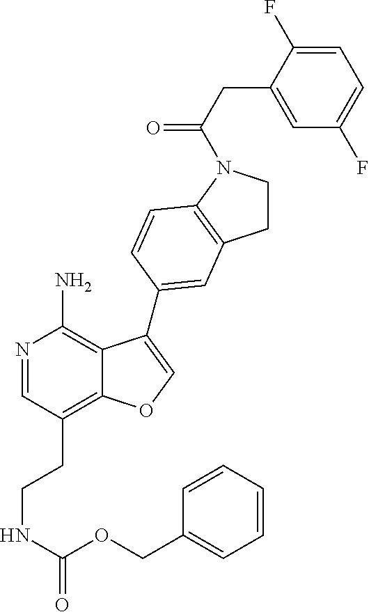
C1CN(C(=O)CC2=CC(F)=CC=C2F)C2=C1C=C(C1=COC3=C(CCNC(OCC4=CC=CC=C4)=O)C=NC(N)=C31)C=C2
